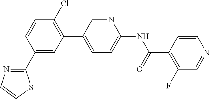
C1(C2=NC=CS2)=CC(C2=CC=C(NC(C3=C(F)C=NC=C3)=O)N=C2)=C(Cl)C=C1
